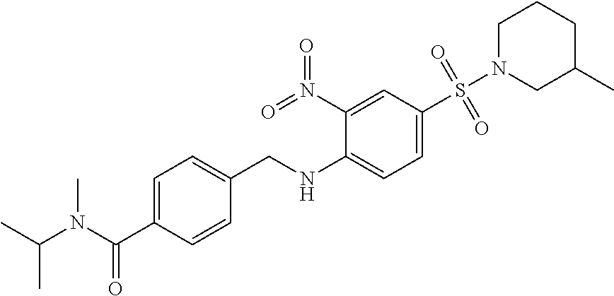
C1=C(C(N(C(C)C)C)=O)C=CC(CNC2=CC=C(S(N3CC(C)CCC3)(=O)=O)C=C2N(=O)=O)=C1
